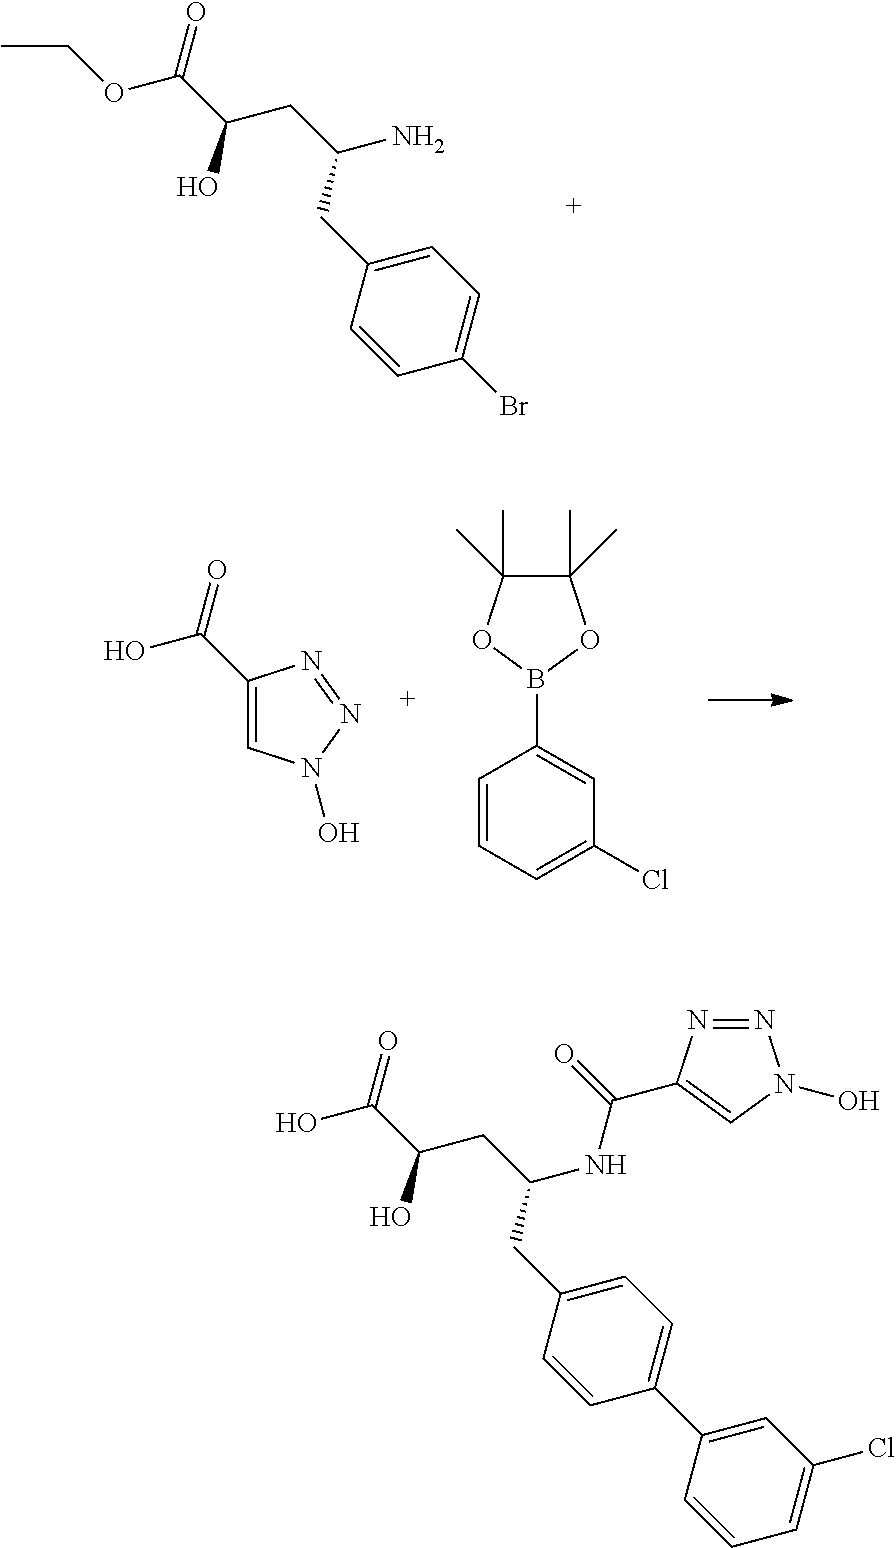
CCOC(C(CC(N)CC1=CC=C(Br)C=C1)O)=O.OC(=O)C1=CN(O)N=N1.C1=CC=C(Cl)C=C1B1OC(C)(C)C(C)(C)O1.C(C(CC(NC(=O)C1=CN(O)N=N1)CC1=CC=C(C2=CC(Cl)=CC=C2)C=C1)O)(=O)O
